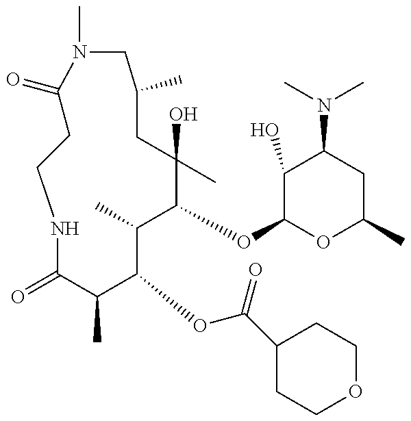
C1C(=O)N(C)CC(C)CC(C)(O)C(OC2OC(C)CC(N(C)C)C2O)C(C)C(OC(=O)C2CCOCC2)C(C)C(=O)NC1
